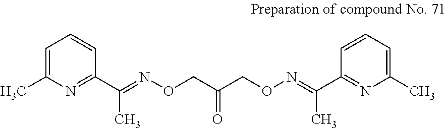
C1=C(C)N=C(C(C)=NOCC(=O)CON=C(C)C2=NC(C)=CC=C2)C=C1
